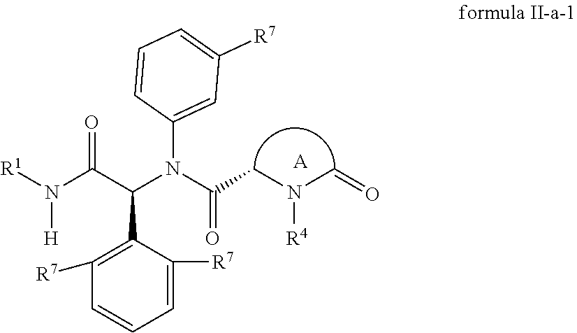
[A].[R1]N(C(C(N(C(CN(C=O)[R4])=O)C1=CC([R7])=CC=C1)C1=C([R7])C=CC=C1[R7])=O)[H]
